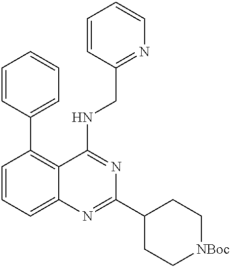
C1=CC=C2C(=C1C1=CC=CC=C1)C(NCC1=NC=CC=C1)=NC(C1CC[NBoc]CC1)=N2
